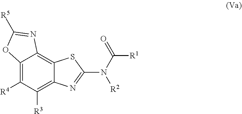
C12=C([R4])C([R3])=C3C(=C1N=C([R5])O2)SC(N([R2])C([R1])=O)=N3
